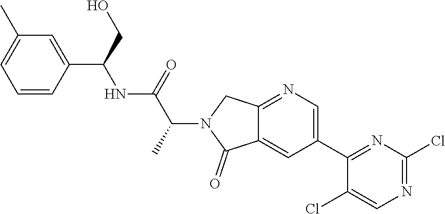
C1(C2=NC(Cl)=NC=C2Cl)=CN=C2C(=C1)C(=O)N(C(C)C(=O)NC(C1=CC(C)=CC=C1)CO)C2
